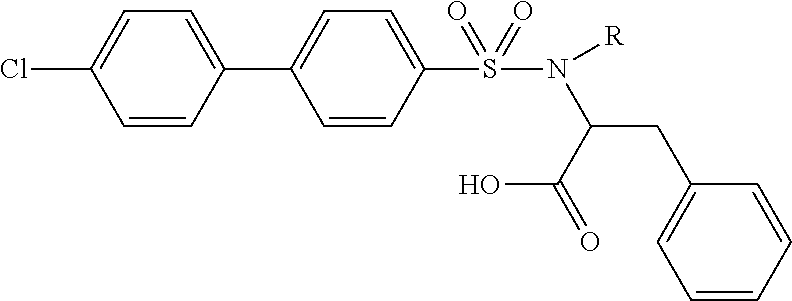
C1=CC(C2=CC=C(S(=O)(=O)N([R])C(C(O)=O)CC3=CC=CC=C3)C=C2)=CC=C1Cl
